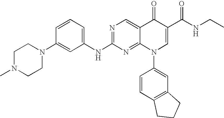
C1=CC=C(NC2=NC=C3C(=N2)N(C2=CC4=C(C=C2)CCC4)C=C(C(NCC)=O)C3=O)C=C1N1CCN(C)CC1
